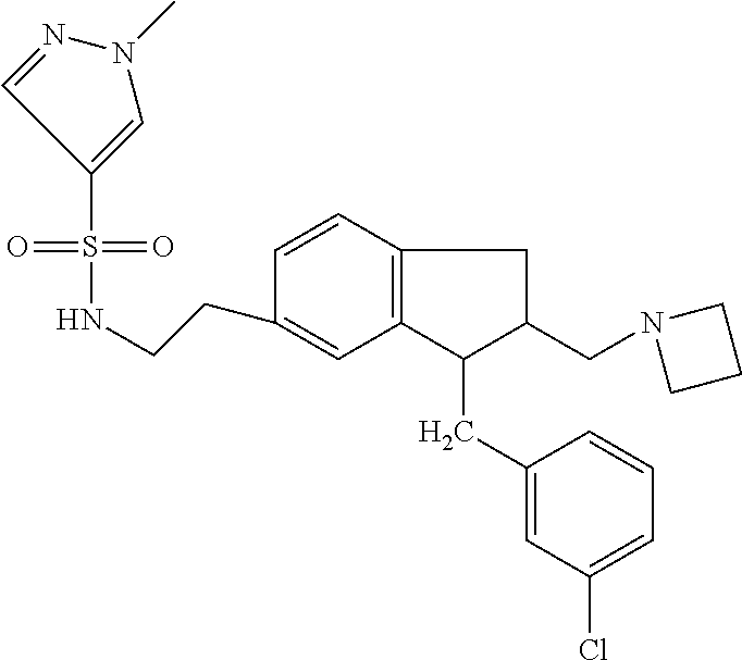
S(=O)(=O)(C1=CN(C)N=C1)NCCC1=CC2=C(C=C1)CC(CN1CCC1)C2CC1=CC(Cl)=CC=C1
